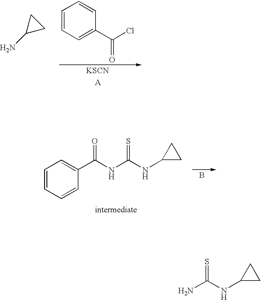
NC(NC1CC1)=S.C1(N)CC1.C1=CC=C(C(Cl)=O)C=C1.[KSCN].[A].C1=CC=CC(C(NC(NC2CC2)=S)=O)=C1.B
